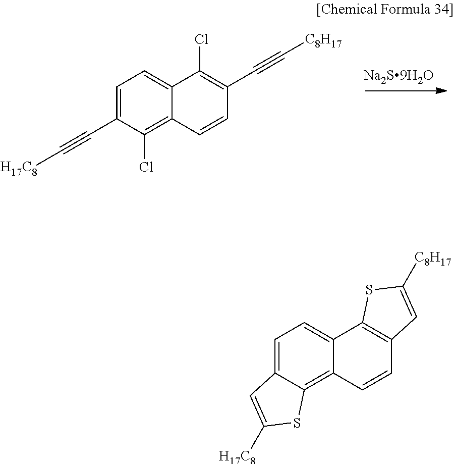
C1=C(C#C[H17C8])C(Cl)=C2C(=C1)C(Cl)=C(C#C[C8H17])C=C2.C1=C2C(=C3C(=C1)C1=C(C=C3)C=C([C8H17])S1)SC([H17C8])=C2
